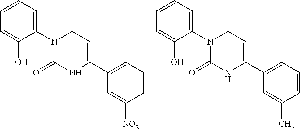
N1(C2=CC=CC=C2O)C(=O)NC(C2=CC=CC([NO2])=C2)=CC1.N1(C2=CC=CC=C2O)C(=O)NC(C2=CC=CC(C)=C2)=CC1
